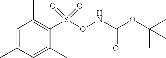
C1=C(C)C=C(C)C(S(ONC(OC(C)(C)C)=O)(=O)=O)=C1C
